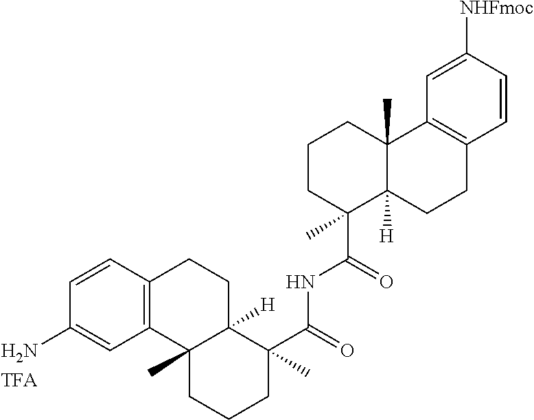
C1(N)=CC2=C(C=C1)CCC1([H])C2(C)CCCC1(C(NC(=O)C1(C)C2([H])C(C)(CCC1)C1=C(CC2)C=CC([NHFmoc])=C1)=O)C
